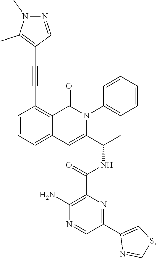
C1=CC=C2C(=C1C#CC1=C(C)N(C)N=C1)C(=O)N(C1=CC=CC=C1)C(C(C)NC(=O)C1=C(N)N=CC(C3=CSC=N3)=N1)=C2
